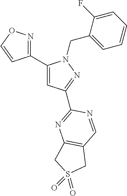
C1(C2=CC(C3=NC4=C(C=N3)CS(=O)(=O)C4)=NN2CC2=CC=CC=C2F)=NOC=C1
